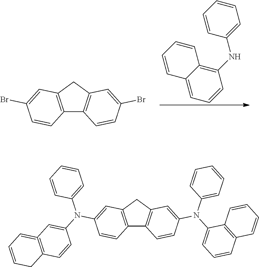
C12=C(CC3=C1C=CC(Br)=C3)C=C(Br)C=C2.C1=CC=CC(NC2=C3C(=CC=C2)C=CC=C3)=C1.C12=C(CC3=C1C=CC(N(C1=CC=CC4=C1C=CC=C4)C1=CC=CC=C1)=C3)C=C(N(C1=CC3=C(C=C1)CC=CC=3)C1=CC=CC=C1)C=C2
